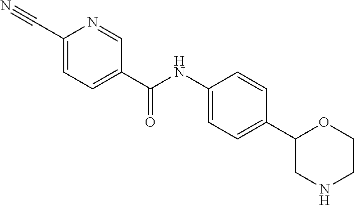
C1(NC(C2=CC=C(C#N)N=C2)=O)=CC=C(C2CNCCO2)C=C1
